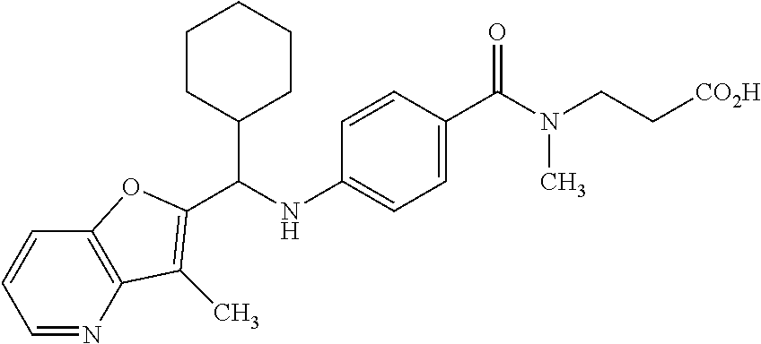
C1=NC2=C(C=C1)OC(C(NC1=CC=C(C(N(CC[CO2H])C)=O)C=C1)C1CCCCC1)=C2C
